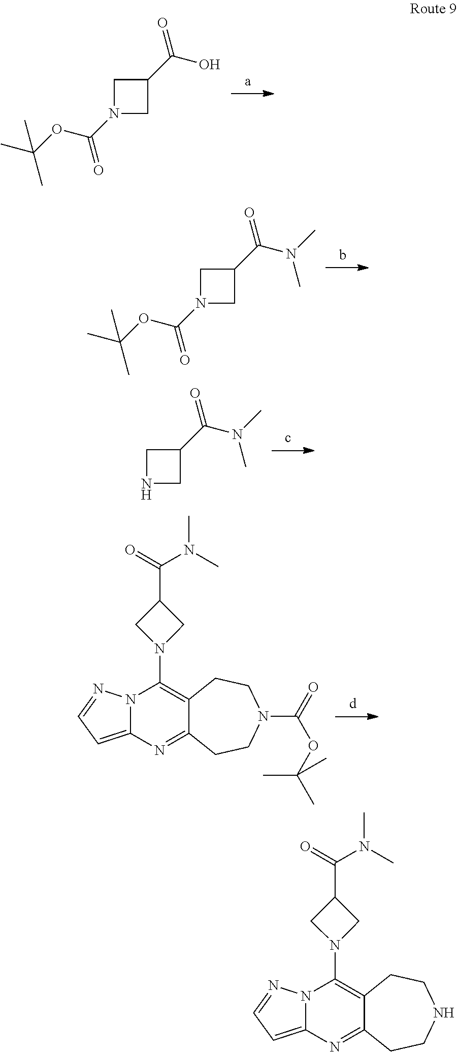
N12C(=CC=N1)N=C1C(=C2N2CC(C(=O)N(C)C)C2)CCN(C(OC(C)(C)C)=O)CC1.N12C(=CC=N1)N=C1C(=C2N2CC(C(=O)N(C)C)C2)CCNCC1.C1N(C(OC(C)(C)C)=O)CC1C(O)=O.C1N(C(OC(C)(C)C)=O)CC1C(N(C)C)=O.C1NCC1C(N(C)C)=O
